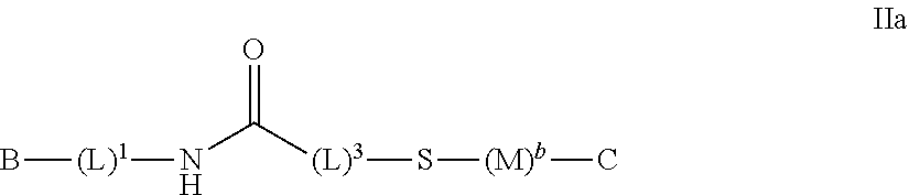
O=C([(L)3]S[(M)b]C)N[(L)1]B
